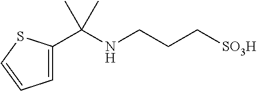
C1=C(C(NCCC[SO3H])(C)C)SC=C1
